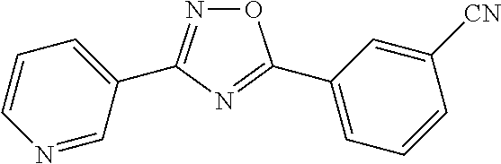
O1N=C(C2=CC=CN=C2)N=C1C1=CC=CC([CN])=C1
